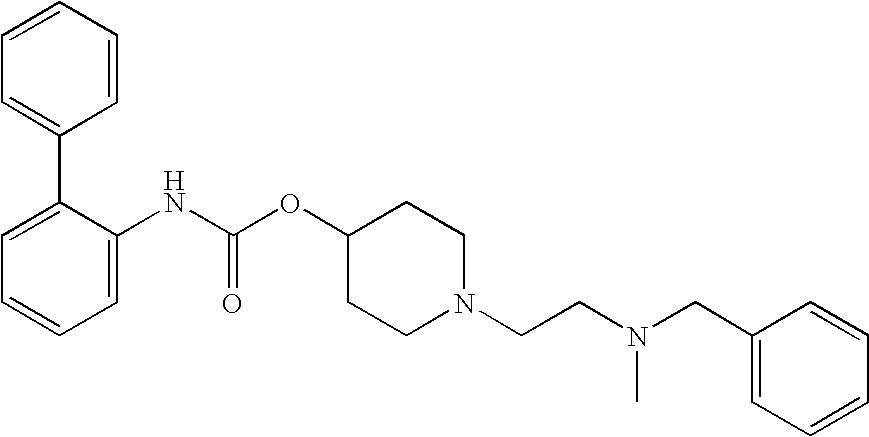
C1=CC=CC=C1C1=CC=CC=C1NC(OC1CCN(CCN(CC2=CC=CC=C2)C)CC1)=O
